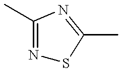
N1=C(C)N=C(C)S1
